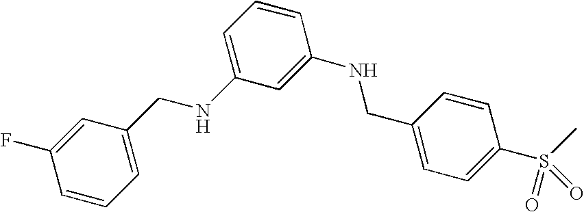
C1=CC=C(CNC2=CC=CC(NCC3=CC=C(S(C)(=O)=O)C=C3)=C2)C=C1F
